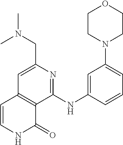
CN(CC1=CC2=C(C(NC3=CC(N4CCOCC4)=CC=C3)=N1)C(=O)NC=C2)C
